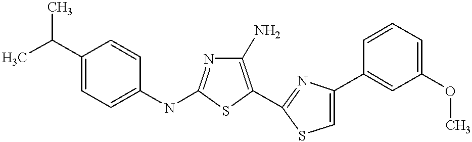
C1(N)=C(C2=NC(C3=CC(OC)=CC=C3)=CS2)SC(NC2=CC=C(C(C)C)C=C2)=N1
